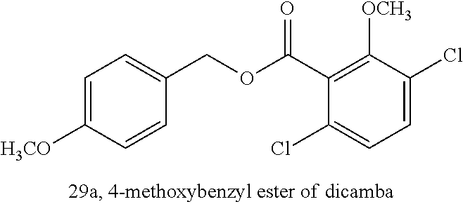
C1=C([H3CO])C=CC(COC(C2=C([OCH3])C(Cl)=CC=C2Cl)=O)=C1
